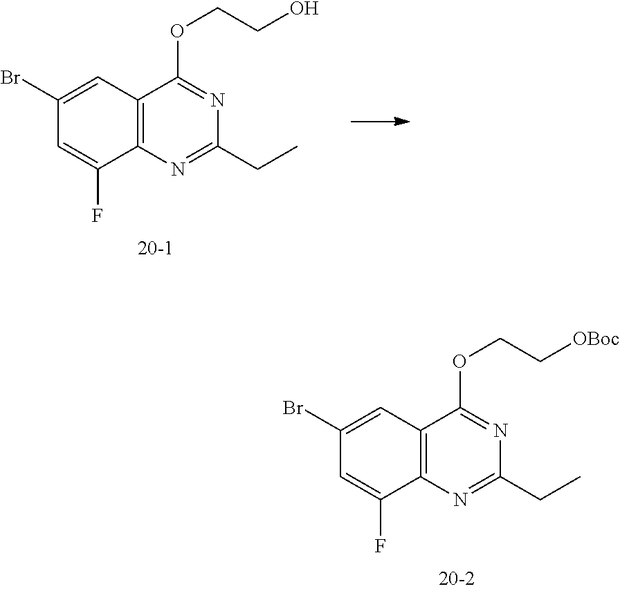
C12=C(N=C(CC)N=C1OCCO)C(F)=CC(Br)=C2.C12=C(N=C(CC)N=C1OCC[OBoc])C(F)=CC(Br)=C2
